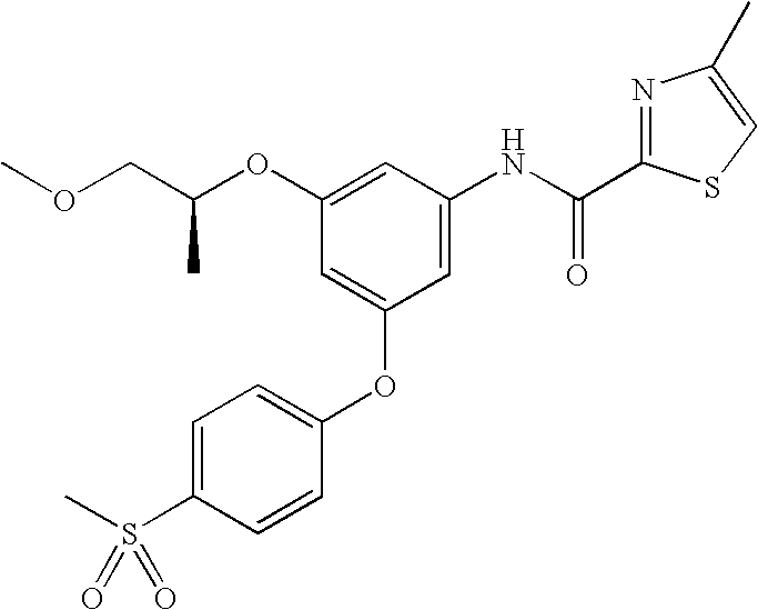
COCC(OC1=CC(NC(C2=NC(C)=CS2)=O)=CC(OC2=CC=C(S(C)(=O)=O)C=C2)=C1)C
